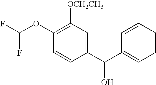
C1([OCH2CH3])=C(OC(F)F)C=CC(C(C2=CC=CC=C2)O)=C1
